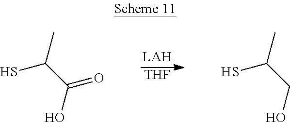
SC(C(O)=O)C.[THF].SC(CO)C
